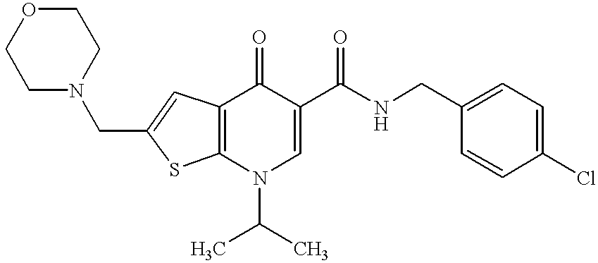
C1(CNC(C2=CN(C(C)C)C3=C(C2=O)C=C(CN2CCOCC2)S3)=O)=CC=C(Cl)C=C1
